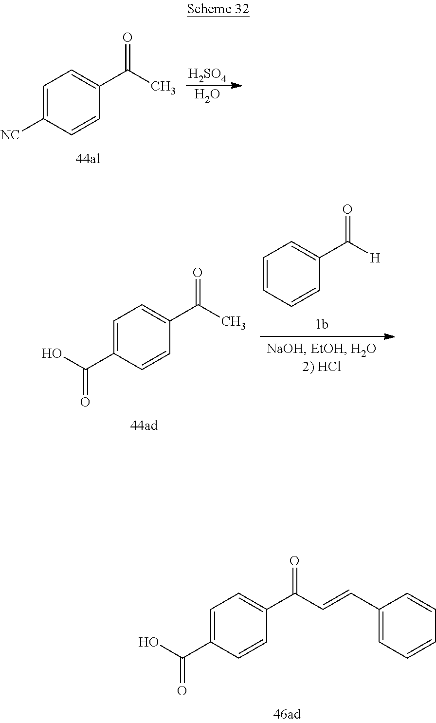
C1=C(C(O)=O)C=CC(C(C=CC2=CC=CC=C2)=O)=C1.C1=C(C(O)=O)C=CC(C(C)=O)=C1.C1=CC=CC(C([H])=O)=C1.C1=C([NC])C=CC(C(C)=O)=C1.[H2SO4].O
